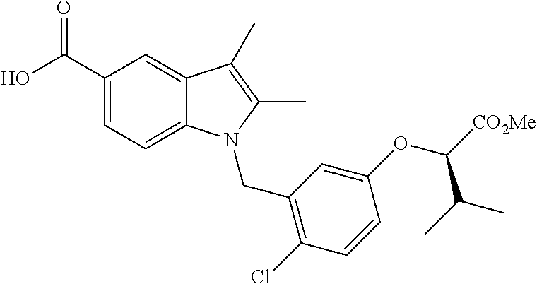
C1(C(O)=O)=CC=C2C(=C1)C(C)=C(C)N2CC1=C(Cl)C=CC(OC(C(C)C)[CO2Me])=C1
